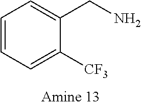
C1=C([CF3])C(CN)=CC=C1
